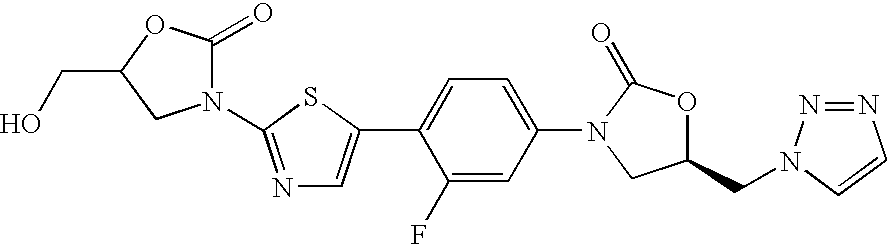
N1=C(N2C(=O)OC(CO)C2)SC(C2=CC=C(N3C(=O)OC(CN4N=NC=C4)C3)C=C2F)=C1
